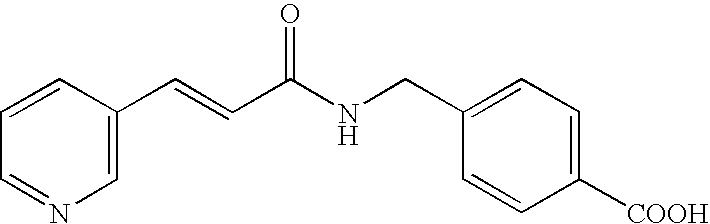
[COOH]C1=CC=C(CNC(C=CC2=CN=CC=C2)=O)C=C1
